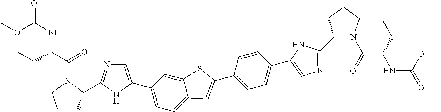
COC(=O)NC(C(C)C)C(=O)N1C(C2=NC=C(C3=CC=C4C(=C3)SC(C3=CC=C(C5=CN=C(C6N(C(C(NC(OC)=O)C(C)C)=O)CCC6)N5)C=C3)=C4)N2)CCC1
